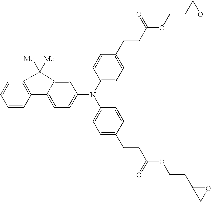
C12=CC=C(N(C3=CC=C(CCC(OCC4OC4)=O)C=C3)C3=CC=C(CCC(OCCC4CO4)=O)C=C3)C=C1C([Me])([Me])C1=C2C=CC=C1
